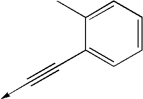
C1(C#C->C)=CC=CC=C1C
